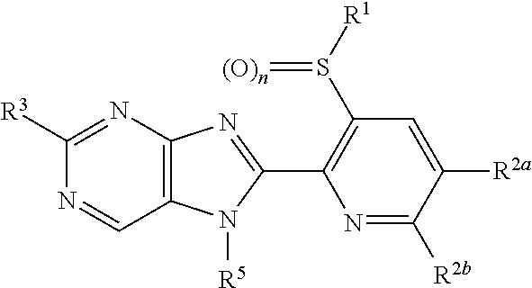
C1=C([R2a])C([R2b])=NC(C2=NC3=C(N2[R5])C=NC([R3])=N3)=C1S([R1])=[(O)n]
